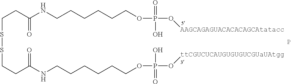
C(CC(NCCCCCCOP(O[AAGCAGAGUACACACAGCAtatacc])(=O)O)=O)SSCCC(NCCCCCCOP(O[ttCGUCUCAUGUGUGUCGUaUAtgg])(=O)O)=O.P
